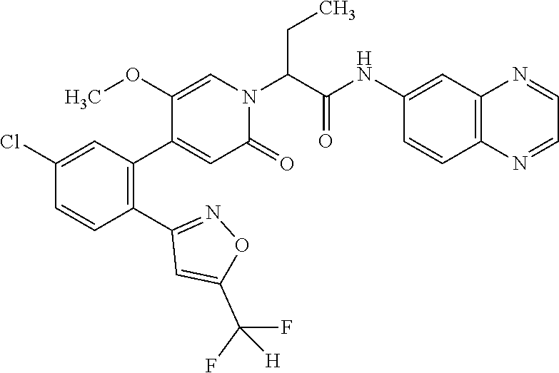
C1(OC)=CN(C(C(NC2=CC3=C(C=C2)N=CC=N3)=O)CC)C(=O)C=C1C1=C(C2=NOC(C(F)(F)[H])=C2)C=CC(Cl)=C1
